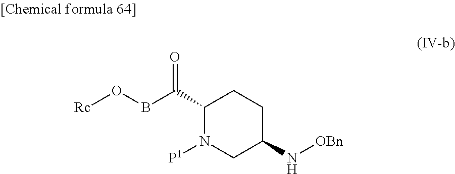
C1(C(=O)BO[Rc])N([P1])CC(N[OBn])CC1
